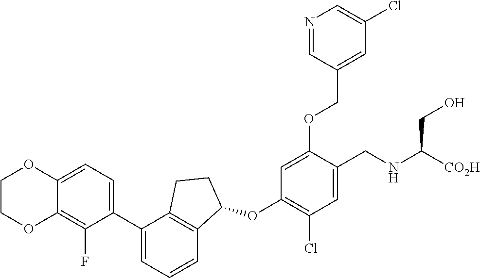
C1(C2=CC=CC3=C2CCC3OC2=C(Cl)C=C(CNC([CO2H])CO)C(OCC3=CC(Cl)=CN=C3)=C2)=CC=C2C(=C1F)OCCO2
